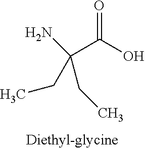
O=C(O)C(N)(CC)CC
